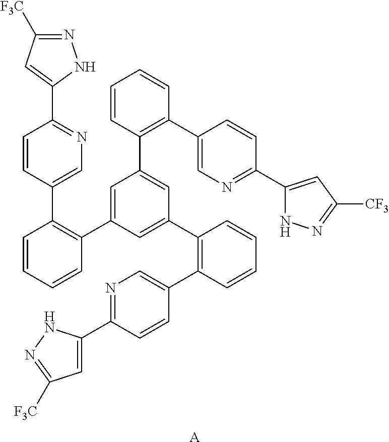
[A].C1=CC=CC(C2=CC(C3=C(C4=CN=C(C5=CC([CF3])=NN5)C=C4)C=CC=C3)=CC(C3=C(C4=CN=C(C5=CC([F3C])=NN5)C=C4)C=CC=C3)=C2)=C1C1=CN=C(C2=CC([F3C])=NN2)C=C1
